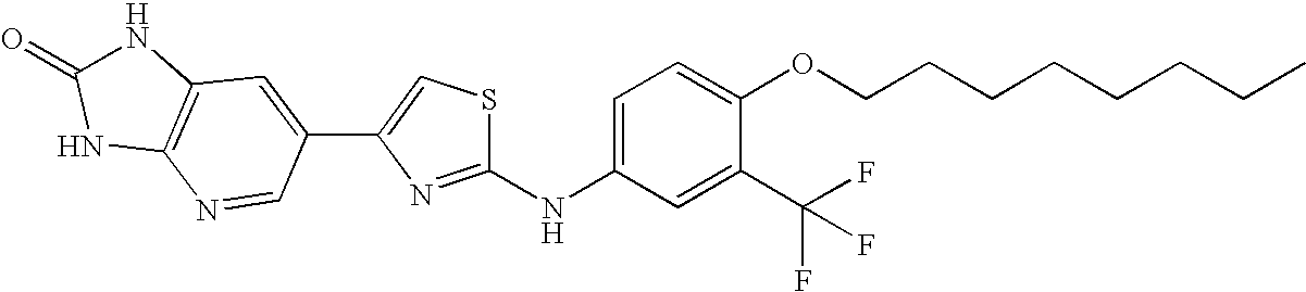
C12=C(C=C(C3=CSC(NC4=CC=C(OCCCCCCCC)C(C(F)(F)F)=C4)=N3)C=N1)NC(=O)N2
